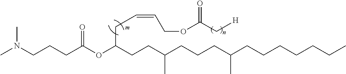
[m].CN(CCCC(=O)OC(CCC(CCCC(CCCCCCC)C)C)CC=CCOC(C[H])=O)C
